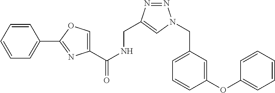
C1=CC=CC=C1C1=NC(C(NCC2=CN(CC3=CC=CC(OC4=CC=CC=C4)=C3)N=N2)=O)=CO1
